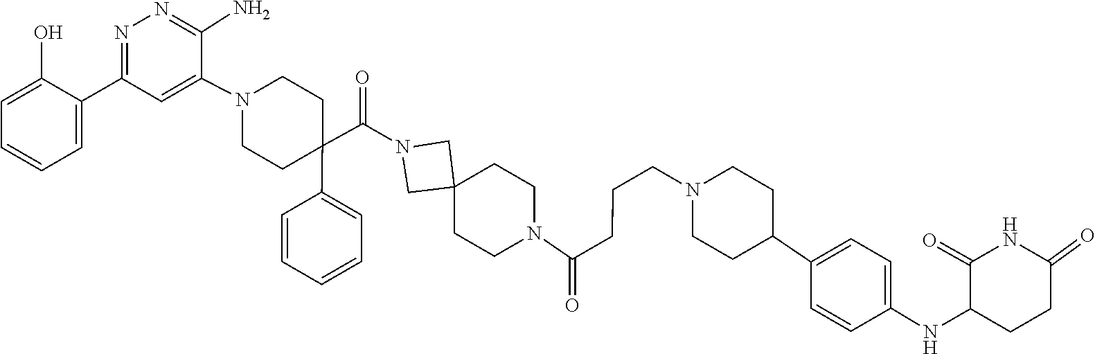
C1(=O)C(NC2=CC=C(C3CCN(CCCC(N4CCC5(CN(C(C6(C7=CC=CC=C7)CCN(C7=CC(C8=CC=CC=C8O)=NN=C7N)CC6)=O)C5)CC4)=O)CC3)C=C2)CCC(=O)N1
